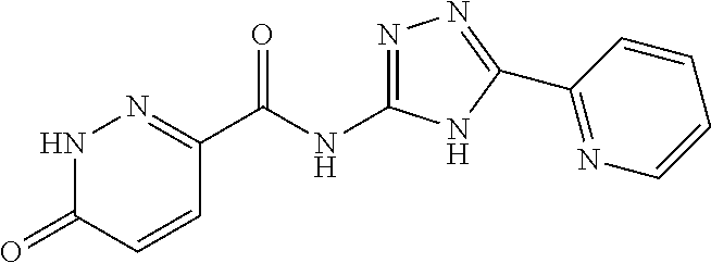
C1(C(NC2=NN=C(C3=NC=CC=C3)N2)=O)=NNC(=O)C=C1
